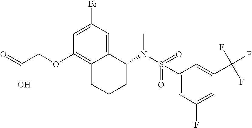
C1=C(Br)C=C2C(=C1OCC(=O)O)CCCC2N(S(=O)(C1=CC(F)=CC(C(F)(F)F)=C1)=O)C
